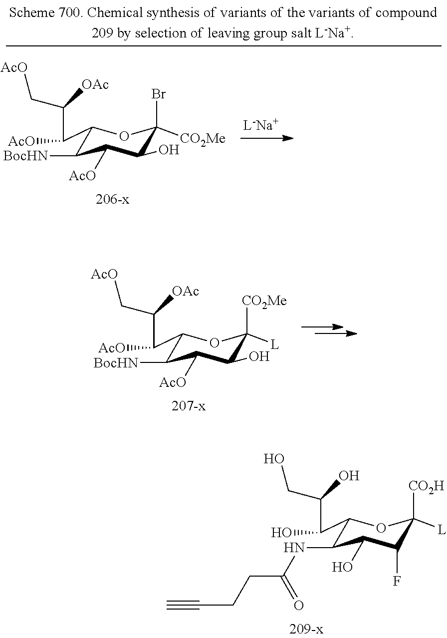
C1(C(C([OAc])C[AcO])[AcO])C([BocHN])C([AcO])C(O)C([CO2Me])([L])O1.C1(C(C(O)CO)O)C(NC(=O)CCC#C)C(O)C(F)C([CO2H])([L])O1.C1(C(C([OAc])C[AcO])[AcO])C([BocHN])C([AcO])C(O)C(Br)([CO2Me])O1
